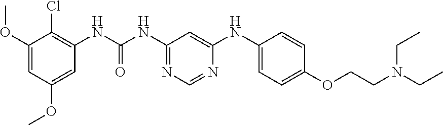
O(C1=CC(OC)=CC(NC(NC2=NC=NC(NC3=CC=C(OCCN(CC)CC)C=C3)=C2)=O)=C1Cl)C
